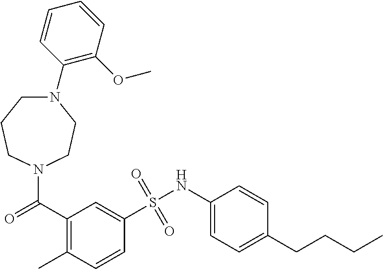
N1(C(C2=C(C)C=CC(S(NC3=CC=C(CCCC)C=C3)(=O)=O)=C2)=O)CCN(C2=C(OC)C=CC=C2)CCC1
